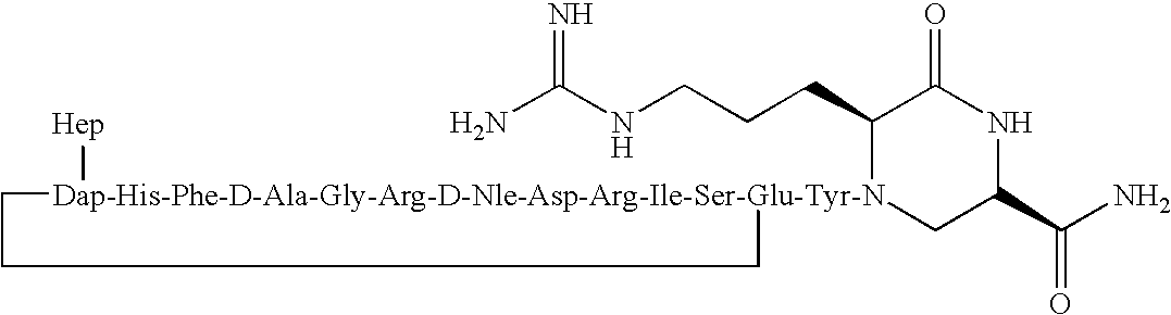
NC(NCCCC1[Dap-His-Phe-D-Ala-Gly-Arg-D-Nle-Asp-Arg-Ile-Ser-Glu-Tyr-N]2([Hep])(CC(C(N)=O)NC1=O)CCC2)=N
